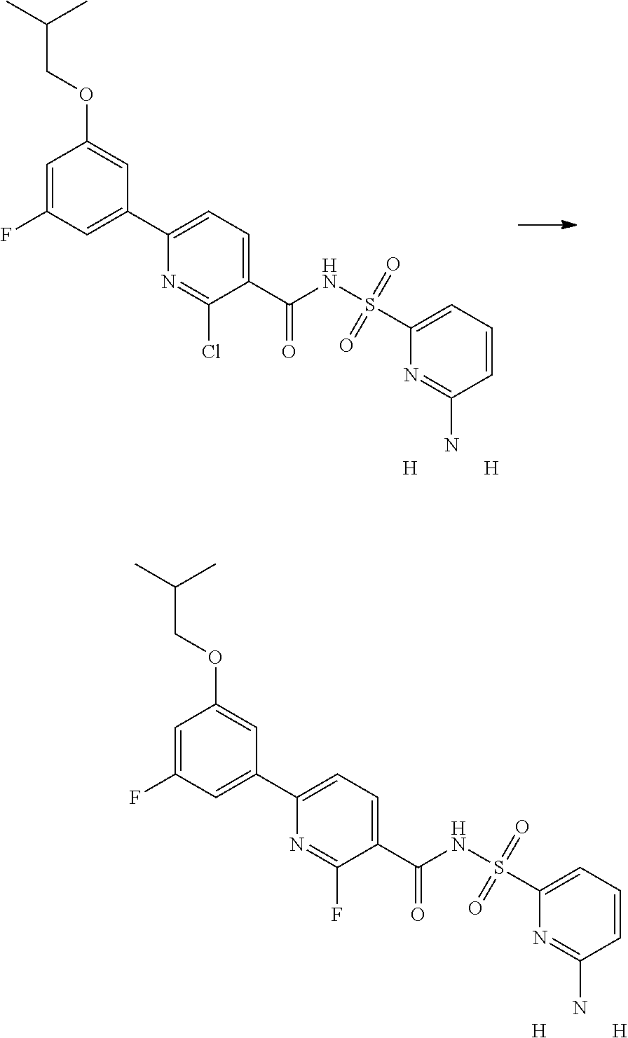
C1=C(F)C=C(C2=CC=C(C(NS(C3=CC=CC(N)=N3)(=O)=O)=O)C(Cl)=N2)C=C1OCC(C)C.[H].[H].C1=C(F)C=C(C2=CC=C(C(NS(C3=CC=CC(N)=N3)(=O)=O)=O)C(F)=N2)C=C1OCC(C)C.[H].[H]
